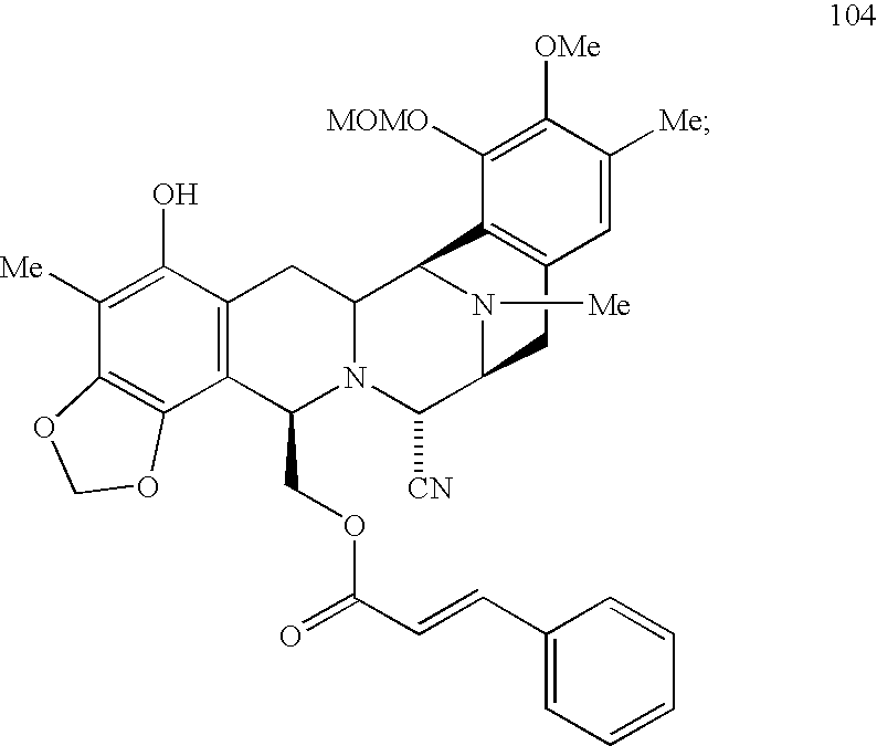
C1([Me])=C(O)C2=C(C3=C1OCO3)C(COC(C=CC1=CC=CC=C1)=O)N1C(C2)C2N([Me])C(C1[CN])CC1=C2C([MOMO])=C([OMe])C([Me])=C1
